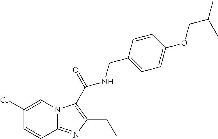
C1(Cl)=CN2C(=NC(CC)=C2C(=O)NCC2=CC=C(OCC(C)C)C=C2)C=C1
